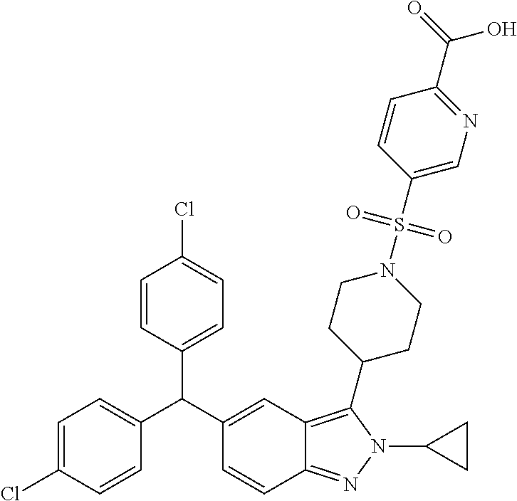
C1=C(Cl)C=CC(C(C2=CC3=C(C4CCN(S(C5=CN=C(C(=O)O)C=C5)(=O)=O)CC4)N(C4CC4)N=C3C=C2)C2=CC=C(Cl)C=C2)=C1
